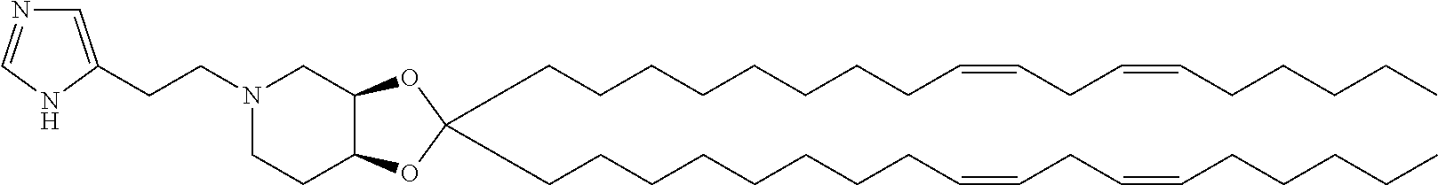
C(CCCCCCCC=CCC=CCCCCC)C1(CCCCCCCCC=CCC=CCCCCC)OC2C(O1)CCN(CCC1=CN=CN1)C2
